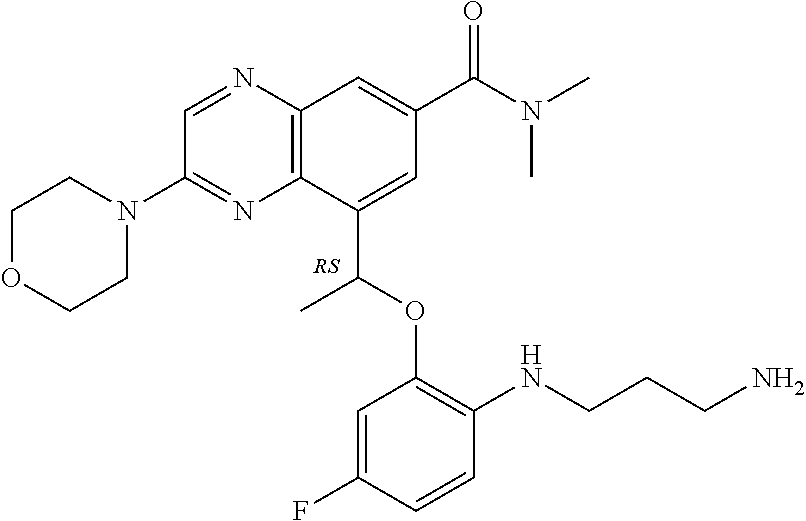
C1OCCN(C2=NC3=C(N=C2)C=C(C(N(C)C)=O)C=C3C(OC2=C(NCCCN)C=CC(F)=C2)C)C1
